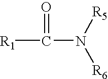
[R1]C(=O)N([R5])[R6]
